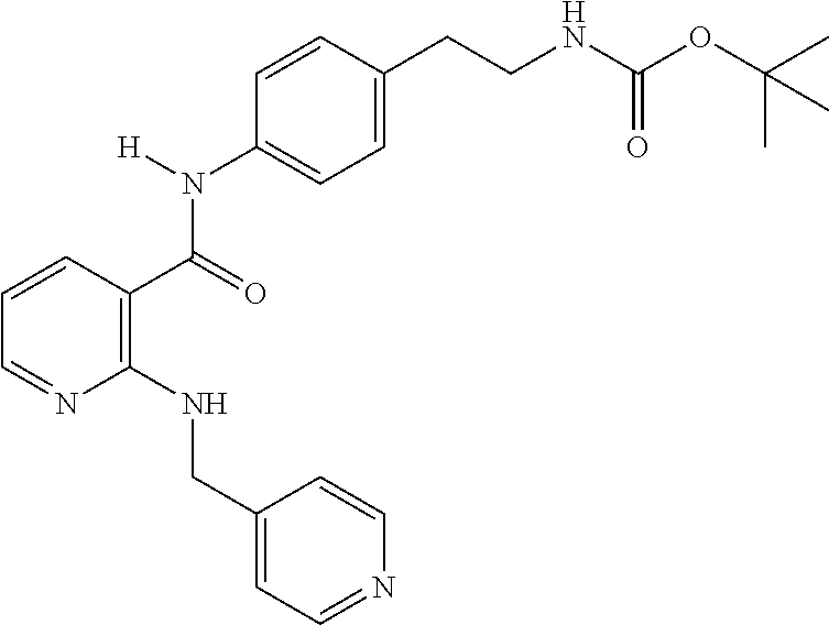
C(=O)(N(C1=CC=C(CCNC(OC(C)(C)C)=O)C=C1)[H])C1=C(NCC2=CC=NC=C2)N=CC=C1
